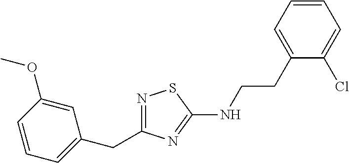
N1=C(CC2=CC=CC(OC)=C2)N=C(NCCC2=CC=CC=C2Cl)S1
